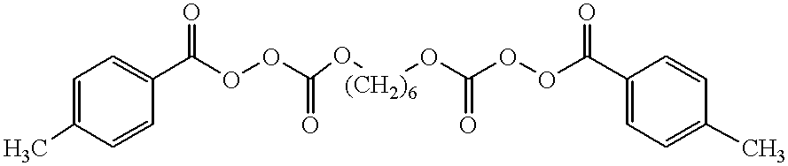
C1=C(C)C=CC(C(OOC(O[(CH2)6]OC(OOC(C2=CC=C(C)C=C2)=O)=O)=O)=O)=C1
